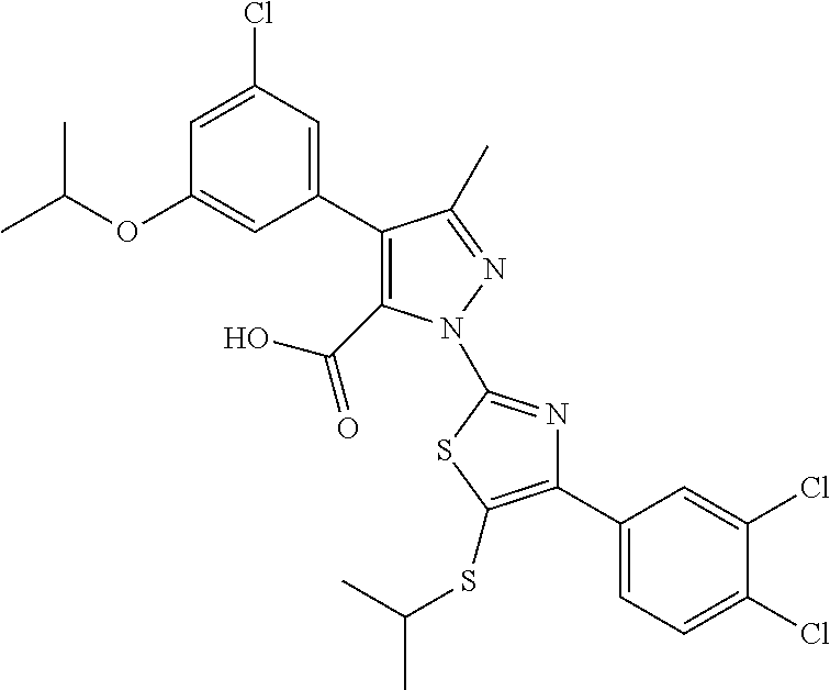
C1(C2=CC(Cl)=CC(OC(C)C)=C2)=C(C(=O)O)N(C2=NC(C3=CC=C(Cl)C(Cl)=C3)=C(SC(C)C)S2)N=C1C
